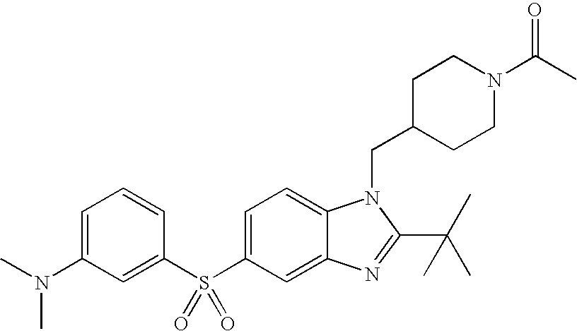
C1=C(S(C2=CC(N(C)C)=CC=C2)(=O)=O)C=C2C(=C1)N(CC1CCN(C(=O)C)CC1)C(C(C)(C)C)=N2
